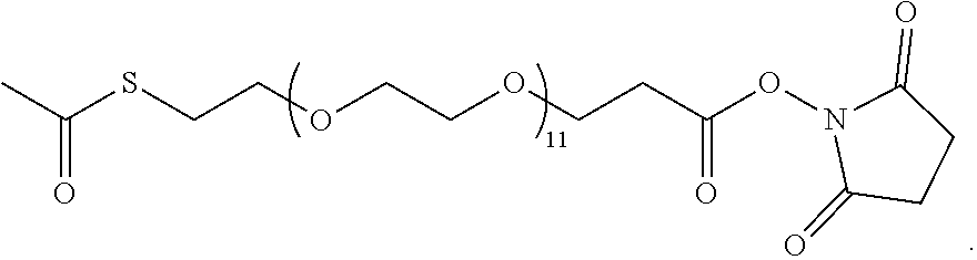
CC(SCCOCCOCCC(ON1C(=O)CCC1=O)=O)=O
